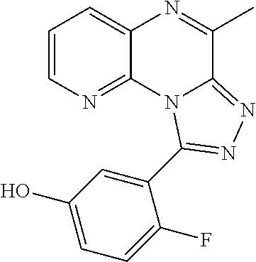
C1=CN=C2C(=C1)N=C(C)C1=NN=C(C3=CC(O)=CC=C3F)N21
